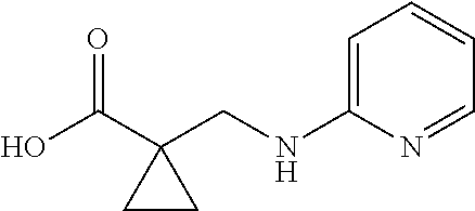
OC(C1(CNC2=CC=CC=N2)CC1)=O
